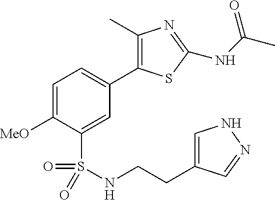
C1=C([MeO])C(S(=O)(=O)NCCC2=CNN=C2)=CC(C2=C(C)N=C(NC(C)=O)S2)=C1
